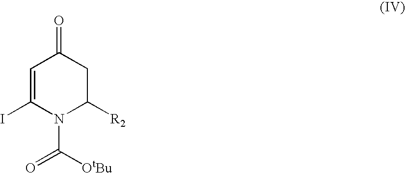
C1=C(I)N(C(=O)[OtBu])C([R2])CC1=O
